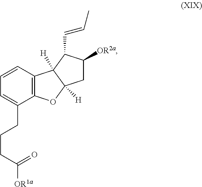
C1=CC2=C(C(CCCC([OR1a])=O)=C1)OC1([H])C2([H])C(C=CC)C([OR2a])C1
